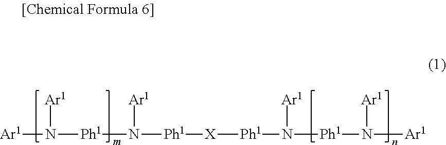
[Ar1]N([Ph1]N([Ph1][X][Ph1]N([Ph1]N([Ar1])[Ar1])[Ar1])[Ar1])[Ar1]
